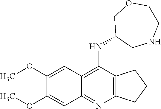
C12=C(C(NC3CNCCOC3)=C3C(=N1)C=C(OC)C(OC)=C3)CCC2
